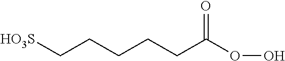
[HO3S]CCCCCC(OO)=O
